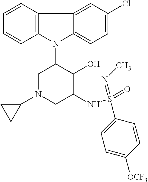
N1(C2CN(C3CC3)CC(NS(=O)(=NC)C3=CC=C([OCF3])C=C3)C2O)C2=C(C3=CC(Cl)=CC=C13)C=CC=C2
